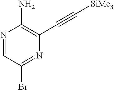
N1=CC(Br)=NC(C#C[SiMe3])=C1N
